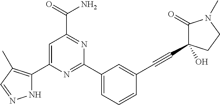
C1(C2=C(C)C=NN2)=CC(C(=O)N)=NC(C2=CC=CC(C#CC3(O)C(=O)N(C)CC3)=C2)=N1
